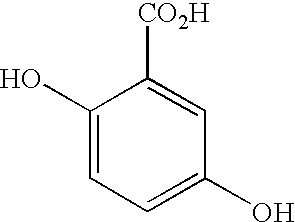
C1(O)=CC=C(O)C=C1[CO2H]
